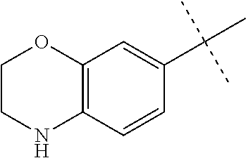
C1CNC2=C(O1)C=C(C(C)(C)C)C=C2
